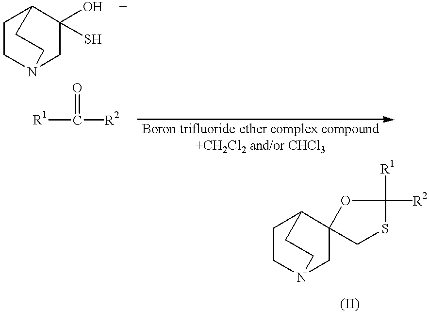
C1CN2CC(O)(S)C1CC2.[R1]C([R2])=O.C1CN2CC3(C1CC2)OC([R1])([R2])SC3
